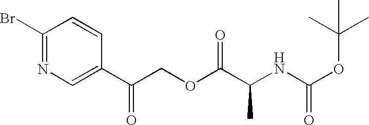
C1(Br)=NC=C(C(COC(=O)C(C)NC(=O)OC(C)(C)C)=O)C=C1
